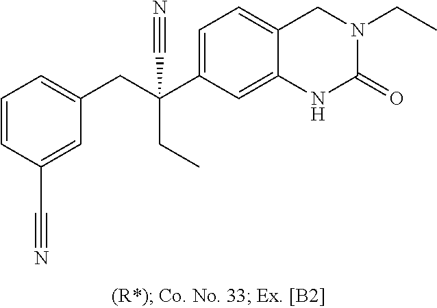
C(C1=CC=C2C(=C1)NC(=O)N(CC)C2)(CC)(CC1=CC=CC(C#N)=C1)C#N
